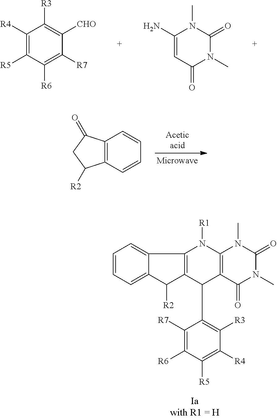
C1([R4])=C([R5])C([R6])=C([R7])C([CHO])=C1[R3].C1(N)=CC(=O)N(C)C(=O)N1C.C12=C(C=CC=C1)C([R2])CC2=O.C1=CC=C2C(=C1)C1=C(C2[R2])C(C2=C([R3])C([R4])=C([R5])C([R6])=C2[R7])C2=C(N1[R1])N(C)C(=O)N(C)C2=O
